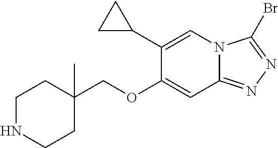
O(CC1(C)CCNCC1)C1=CC2=NN=C(Br)N2C=C1C1CC1
